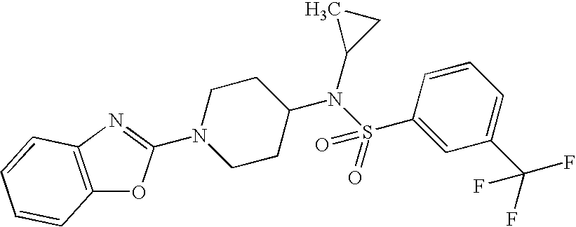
N1(C2=NC3=C(O2)C=CC=C3)CCC(N(S(C2=CC(C(F)(F)F)=CC=C2)(=O)=O)C2CC2)CC1
